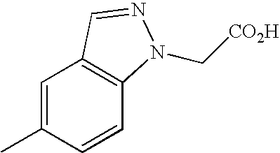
C1=C(C)C=CC2=C1C=NN2C[CO2H]
